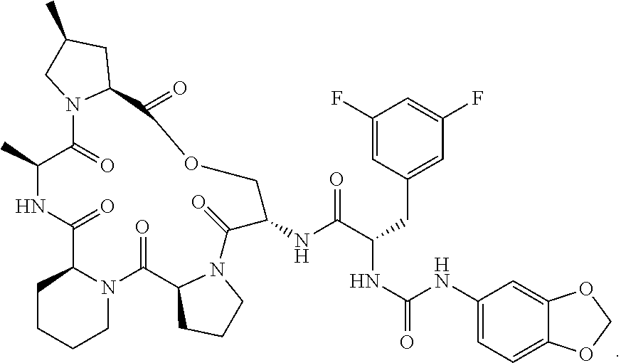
C1CCCN2C1C(=O)NC(C)C(=O)N1C(C(=O)OCC(NC(C(NC(NC3=CC=C4C(=C3)OCO4)=O)CC3=CC(F)=CC(F)=C3)=O)C(=O)N3C(C2=O)CCC3)CC(C)C1
